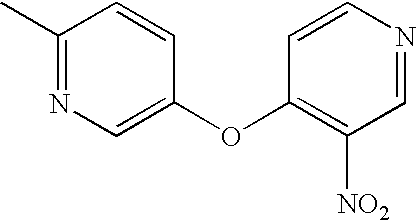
C1(C)=NC=C(OC2=C([NO2])C=NC=C2)C=C1
